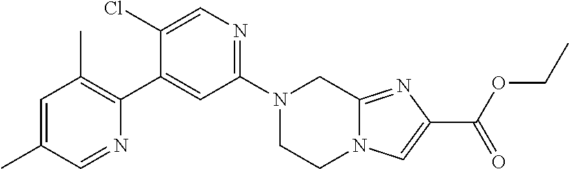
N1(C2=NC=C(Cl)C(C3=C(C)C=C(C)C=N3)=C2)CCN2C(=NC(C(OCC)=O)=C2)C1
